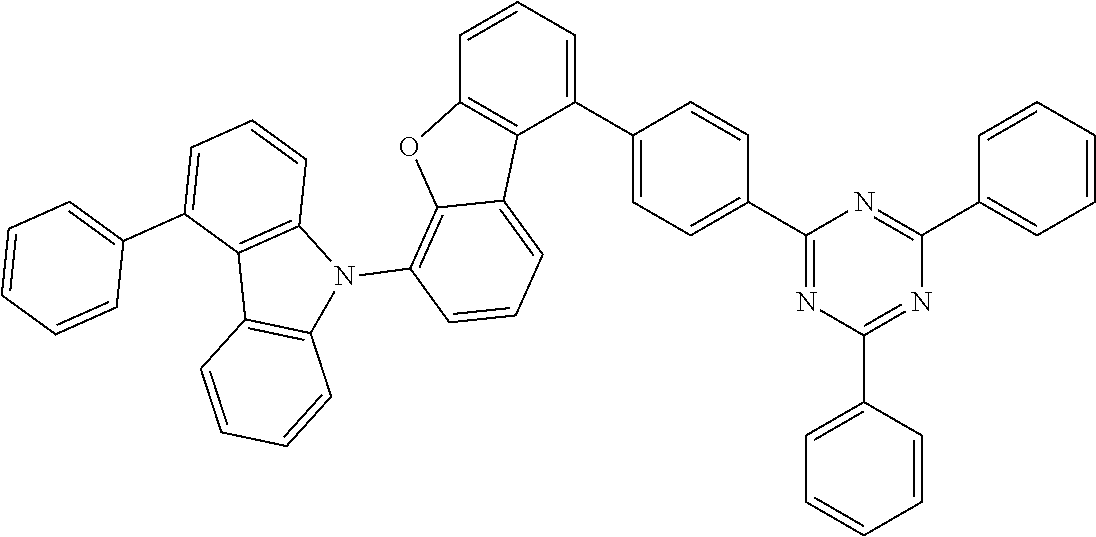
N1=C(C2=CC=C(C3=CC=CC4=C3C3=CC=CC(N5C6=C(C7=C5C=CC=C7)C(C5=CC=CC=C5)=CC=C6)=C3O4)C=C2)N=C(C2=CC=CC=C2)N=C1C1=CC=CC=C1
